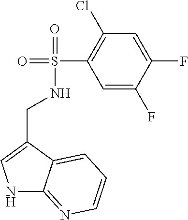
N1C2=NC=CC=C2C(CNS(=O)(=O)C2=C(Cl)C=C(F)C(F)=C2)=C1
